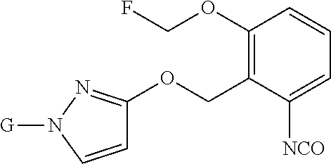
C1(OCF)=C(COC2=NN([G])C=C2)C([NCO])=CC=C1
